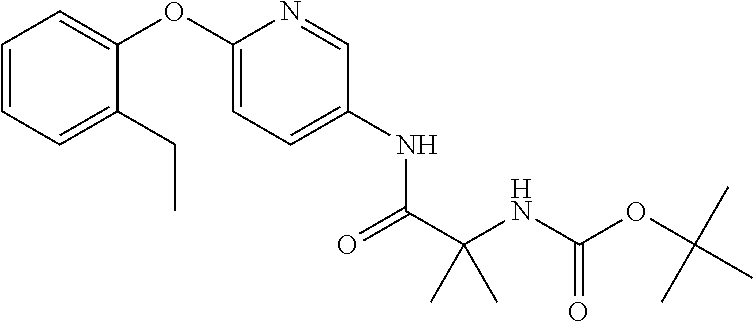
C1=CC=C(CC)C(OC2=CC=C(NC(C(NC(OC(C)(C)C)=O)(C)C)=O)C=N2)=C1
